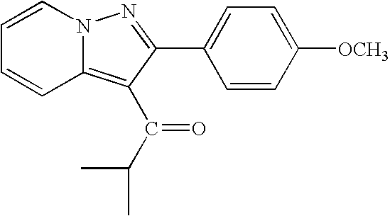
C1=CN2C(=C(C(C(C)C)=O)C(C3=CC=C([OCH3])C=C3)=N2)C=C1
